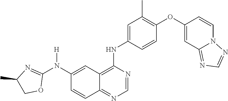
C1=NC(NC2=CC(C)=C(OC3=CC4=NC=NN4C=C3)C=C2)=C2C(=N1)C=CC(N(C1=NC(C)CO1)[H])=C2
